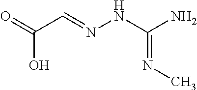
O=C(C=NNC(N)=NC)O
